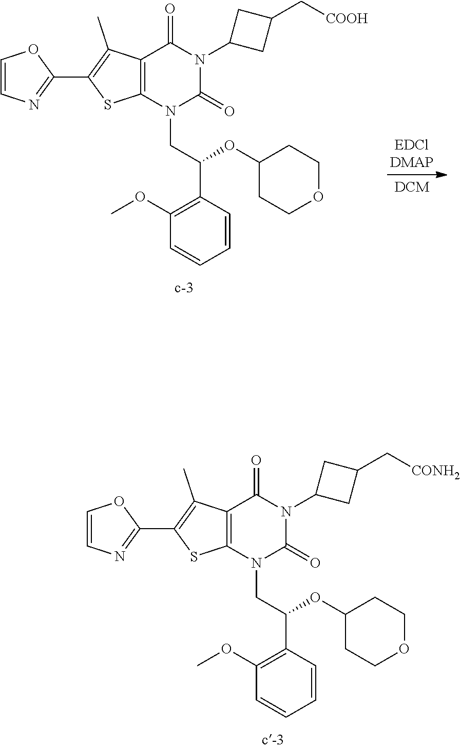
C12=C(N(CC(C3=C(OC)C=CC=C3)OC3CCOCC3)C(=O)N(C3CC(C[CONH2])C3)C1=O)SC(C1=NC=CO1)=C2C.C12=C(N(CC(C3=C(OC)C=CC=C3)OC3CCOCC3)C(=O)N(C3CC(C[COOH])C3)C1=O)SC(C1=NC=CO1)=C2C
